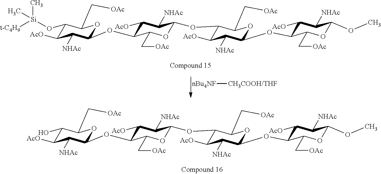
C1([AcO])C(OC2OC(C[OAc])C(O[Si](C)([t-C4H9])C)C([AcO])C2[NHAc])C(C[OAc])OC(OC2C(C[OAc])OC(OC3C([AcO])C([NHAc])C(OC)OC3C[OAc])C([NHAc])C2[AcO])C1[NHAc].[CH3COOH/THF][nBu4NF].C1([AcO])C(OC2OC(C[OAc])C(O)C([AcO])C2[NHAc])C(C[OAc])OC(OC2C(C[OAc])OC(OC3C([AcO])C([NHAc])C(OC)OC3C[OAc])C([NHAc])C2[AcO])C1[NHAc]
